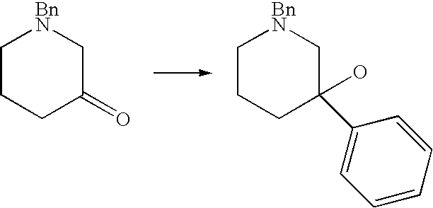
C1CCC(=O)C[BnN]1.C1CCC(O)(C2=CC=CC=C2)C[BnN]1
